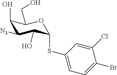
C1(O)C([N3])C(O)C(SC2=CC=C(Br)C(Cl)=C2)OC1CO
